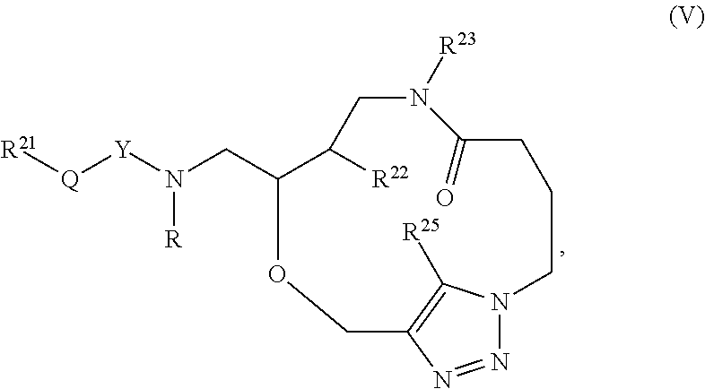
C1(CN([R])[Y][Q][R21])OCC2=C([R25])N(CCCC(=O)N([R23])CC1[R22])N=N2
